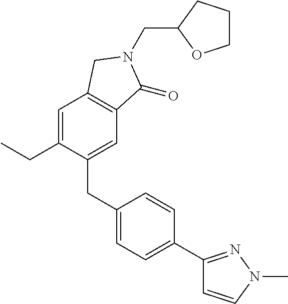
C1=C(CC)C(CC2=CC=C(C3=NN(C)C=C3)C=C2)=CC2=C1CN(CC1CCCO1)C2=O
